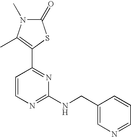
N1=C(C2=C(C)N(C)C(=O)S2)C=CN=C1NCC1=CN=CC=C1
